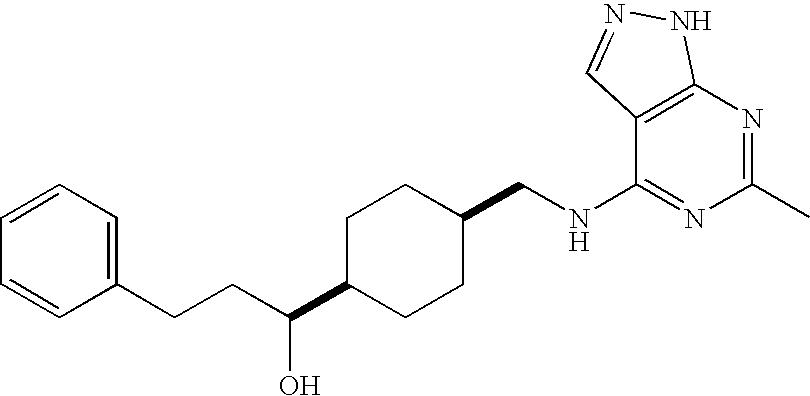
C1=CC=C(CCC(C2CCC(CNC3=NC(C)=NC4=C3C=NN4)CC2)O)C=C1
